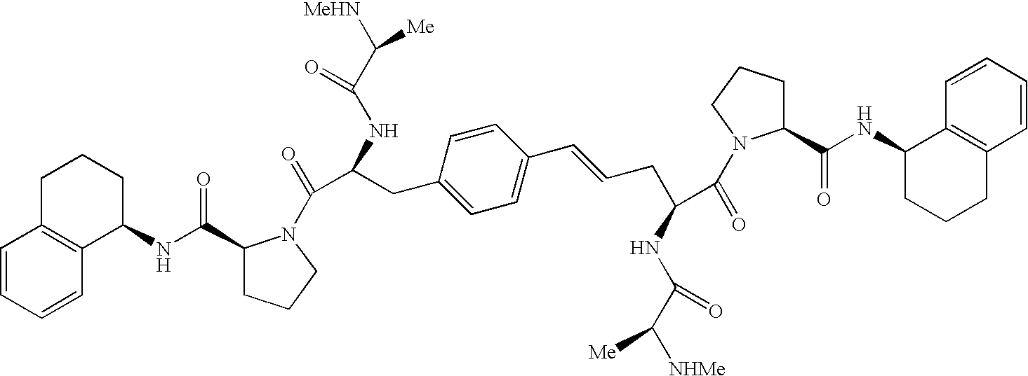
C1=CC=CC2=C1CCCC2NC(=O)C1CCCN1C(=O)C(NC(C([MeHN])[Me])=O)CC1=CC=C(C=CCC(C(=O)N2C(C(NC3CCCC4=C3C=CC=C4)=O)CCC2)NC(=O)C([NHMe])[Me])C=C1
